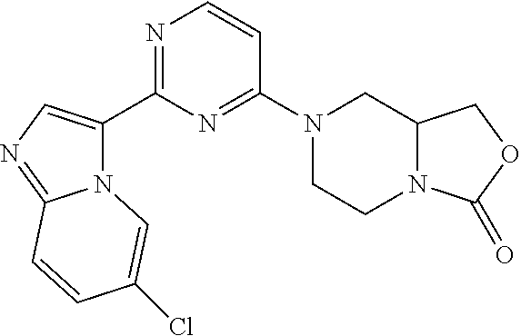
N12C(C3=NC=CC(N4CCN5C(C4)COC5=O)=N3)=CN=C1C=CC(Cl)=C2
